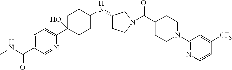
C1=C(C(NC)=O)C=NC(C2(O)CCC(NC3CCN(C(C4CCN(C5=NC=CC([CF3])=C5)CC4)=O)C3)CC2)=C1
